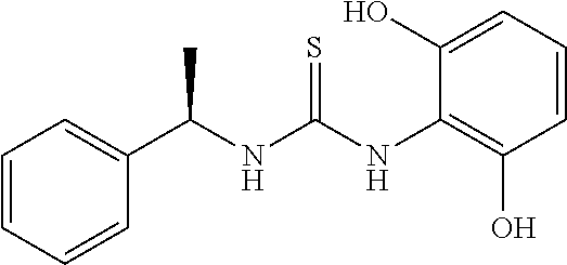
C1(C(NC(NC2=C(O)C=CC=C2O)=S)C)=CC=CC=C1
